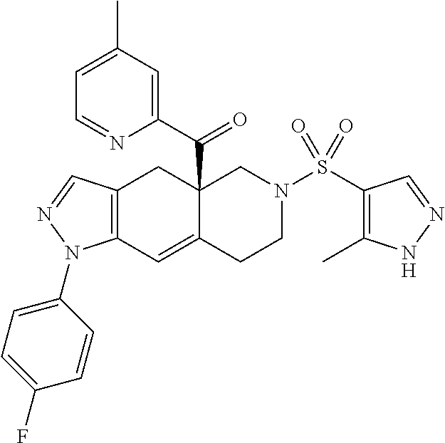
C12=C(C=C3C(C(C4=CC(C)=CC=N4)=O)(C1)CN(S(C1=C(C)NN=C1)(=O)=O)CC3)N(C1=CC=C(F)C=C1)N=C2
